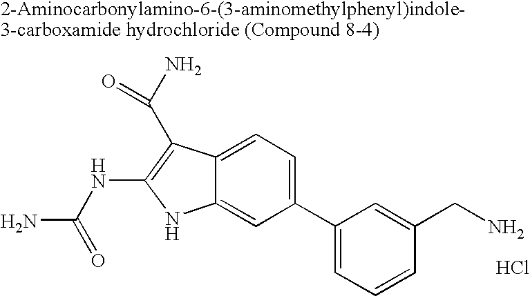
Cl.C1(C2=CC=CC(CN)=C2)=CC=C2C(=C1)NC(NC(N)=O)=C2C(N)=O
